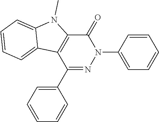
C1=CC=CC=C1N1C(=O)C2=C(C3=CC=CC=C3N2C)C(C2=CC=CC=C2)=N1
